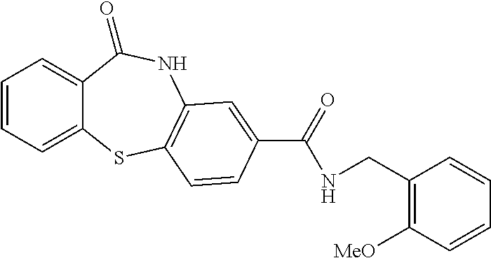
C1=CC=C2C(=C1)C(=O)NC1=C(S2)C=CC(C(=O)NCC2=C([MeO])C=CC=C2)=C1
